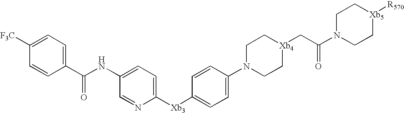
C1([F3C])=CC=C(C(=O)NC2=CC=C([Xb3]C3=CC=C(N4CC[Xb4](CC(=O)N5CC[Xb5]([R570])CC5)CC4)C=C3)N=C2)C=C1
